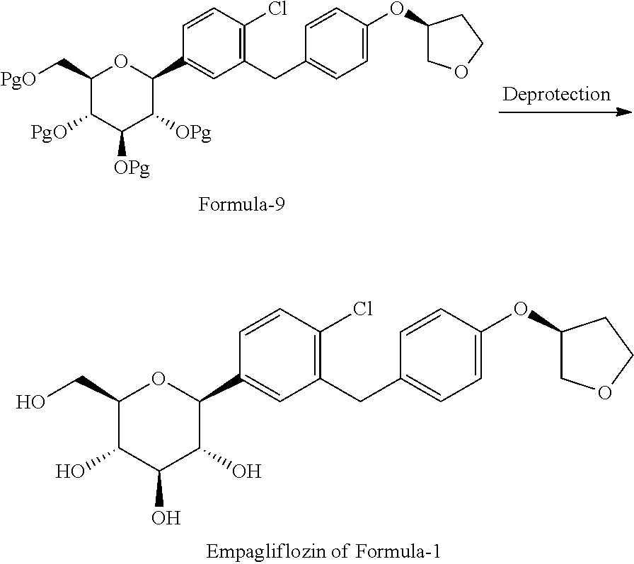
C1=CC(Cl)=C(CC2=CC=C(OC3COCC3)C=C2)C=C1C1C([OPg])C([OPg])C([PgO])C(C[PgO])O1.C1=CC(Cl)=C(CC2=CC=C(OC3COCC3)C=C2)C=C1C1C(O)C(O)C(O)C(CO)O1
